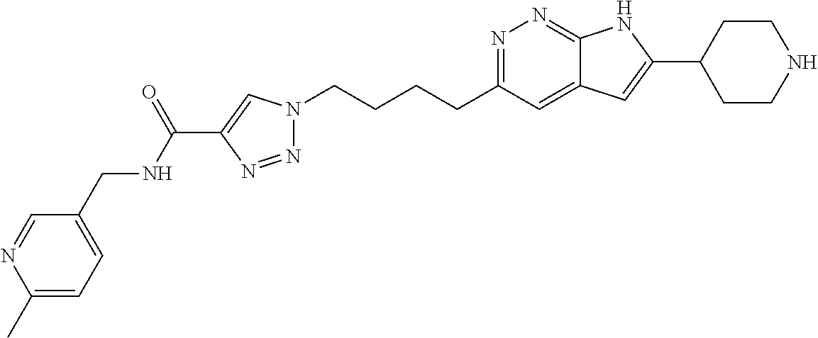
N1=C(CCCCN2N=NC(C(NCC3=CC=C(C)N=C3)=O)=C2)C=C2C(=N1)NC(C1CCNCC1)=C2
